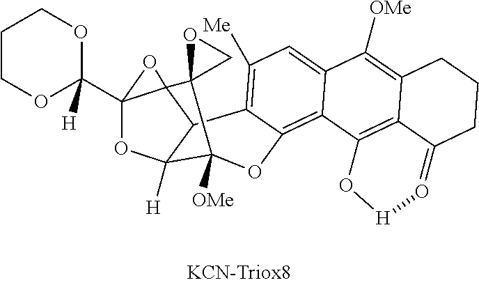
C1(C23OC4([H])C5C2(O3)C2(C4([OMe])OC3=C4C(=CC([Me])=C53)C([OMe])=C3C5=C4O[H]O=C5CCC3)CO2)([H])OCCCO1
